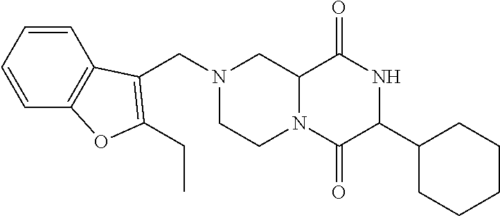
C12N(C(=O)C(C3CCCCC3)NC1=O)CCN(CC1=C(CC)OC3=C1C=CC=C3)C2
